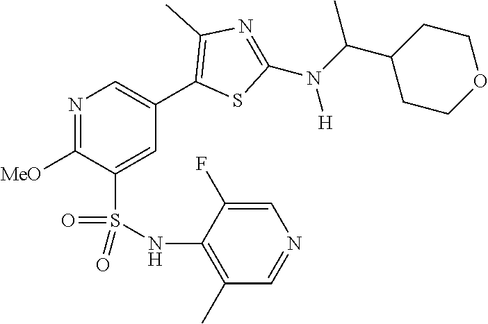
N1=C([MeO])C(S(NC2=C(C)C=NC=C2F)(=O)=O)=CC(C2=C(C)N=C(N(C(C3CCOCC3)C)[H])S2)=C1
